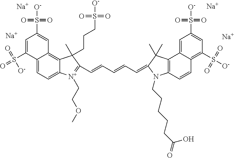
C12=C3C(=CC=C1[N+](CCOC)=C(C=CC=CC=C1C(C)(C)C4=C(C=CC5=C(S([O-])(=O)=O)C=C(S([O-])(=O)=O)C=C45)N1CCCCCC(=O)O)C2(C)CCCS([O-])(=O)=O)C(S(=O)(=O)[O-])=CC(S([O-])(=O)=O)=C3.[Na].[Na].[Na].[Na]
